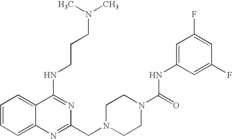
C1=CC=C2C(=C1)C(NCCCN(C)C)=NC(CN1CCN(C(=O)NC3=CC(F)=CC(F)=C3)CC1)=N2
